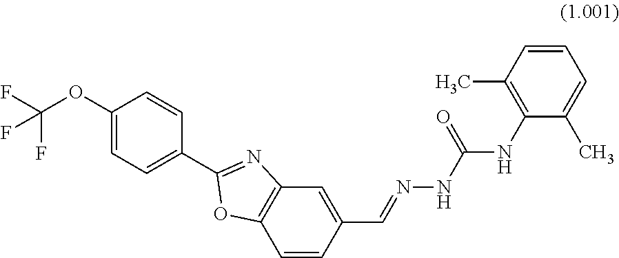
C1=CC(C=NNC(=O)NC2=C(C)C=CC=C2C)=CC2=C1OC(C1=CC=C(OC(F)(F)F)C=C1)=N2
